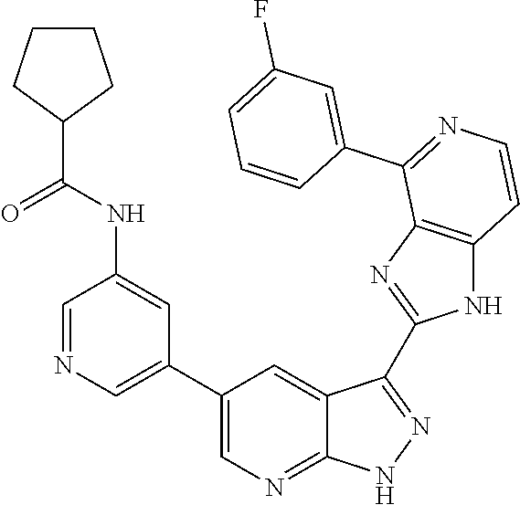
C1=NC=C(C2=CN=C3C(=C2)C(C2=NC4=C(N2)C=CN=C4C2=CC(F)=CC=C2)=NN3)C=C1NC(C1CCCC1)=O
